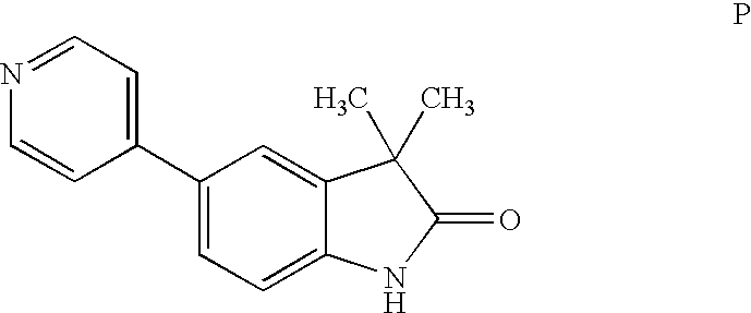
C1(C2=CC=NC=C2)=CC=C2C(=C1)C(C)(C)C(=O)N2
